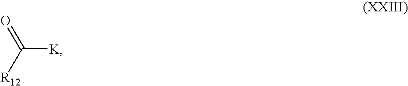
O=C([R12])[K]
